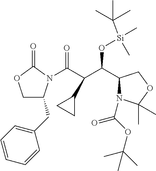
C1C(CC2=CC=CC=C2)N(C(C(C(C2N(C(=O)OC(C)(C)C)C(C)(C)OC2)O[Si](C(C)(C)C)(C)C)C2CC2)=O)C(=O)O1
